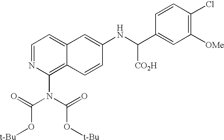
C1=NC(N(C(=O)O[t-Bu])C(=O)O[t-Bu])=C2C(=C1)C=C(NC(C1=CC([OMe])=C(Cl)C=C1)[CO2H])C=C2
